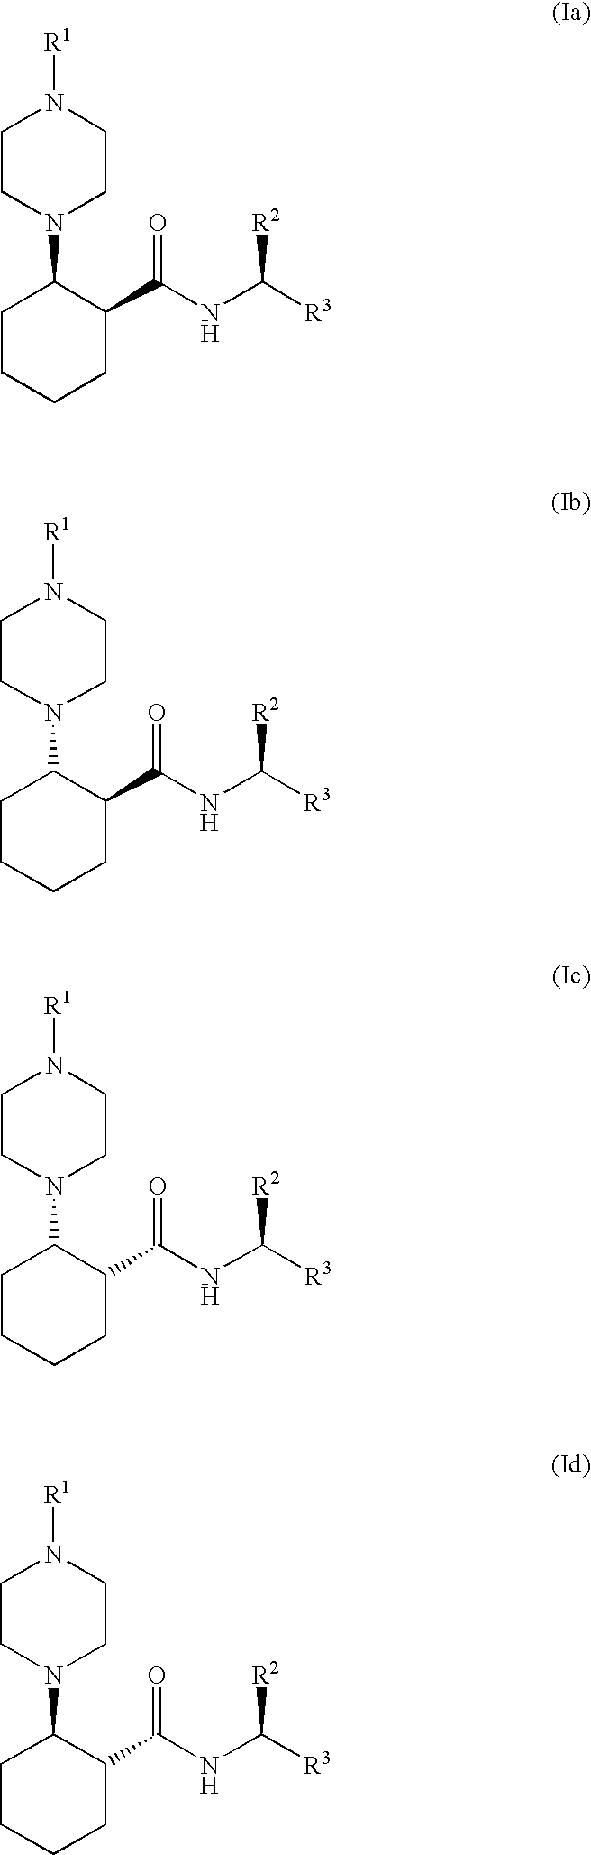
C1CN(C2CCCCC2C(NC([R3])[R2])=O)CCN1[R1].C1CN(C2CCCCC2C(NC([R3])[R2])=O)CCN1[R1].C1CN(C2CCCCC2C(NC([R3])[R2])=O)CCN1[R1].C1CN(C2CCCCC2C(NC([R3])[R2])=O)CCN1[R1]
